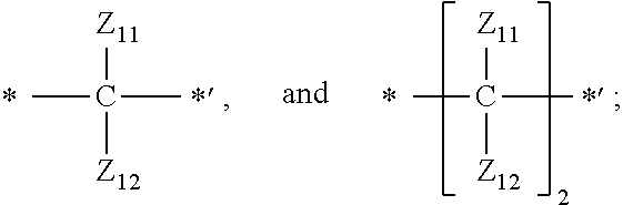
CC([Z11])(C)[Z12].CC([Z11])(C)[Z12]
